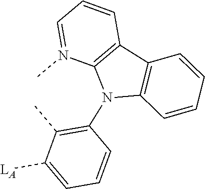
C1(N2C3=C(C4=C2C=CC=C4)C=CC=N3C)=C(C)C([LA])=CC=C1
